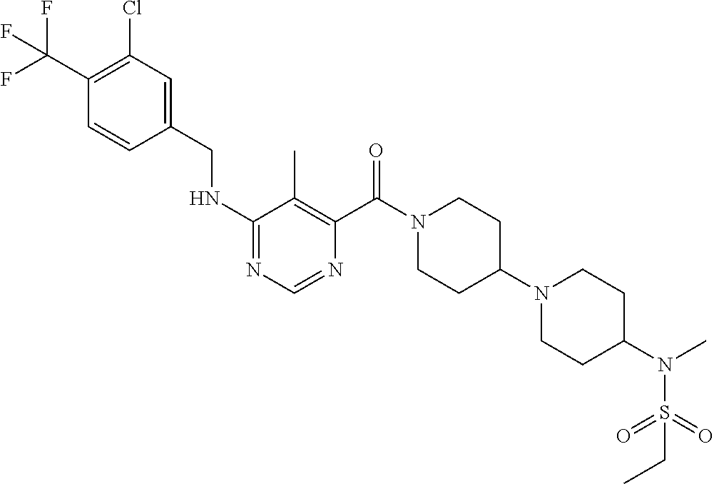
N(C1=NC=NC(C(N2CCC(N3CCC(N(C)S(=O)(=O)CC)CC3)CC2)=O)=C1C)CC1=CC(Cl)=C(C(F)(F)F)C=C1
